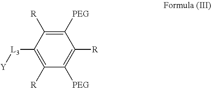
C1([PEG])=C([R])C([L3][Y])=C([R])C([PEG])=C1[R]
